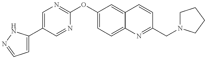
C1=C(C2=CN=C(OC3=CC=C4C(=C3)C=CC(CN3CCCC3)=N4)N=C2)NN=C1
